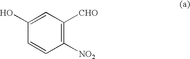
C1(O)=CC([CHO])=C([NO2])C=C1
